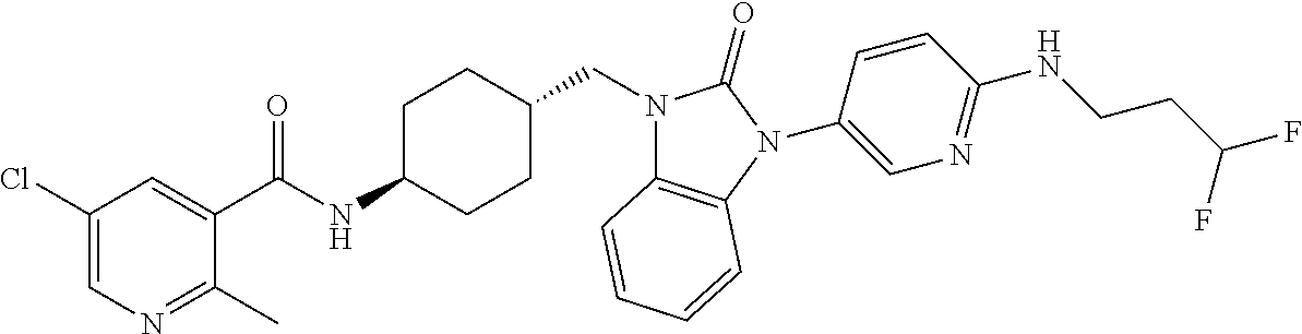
C1(Cl)=CN=C(C)C(C(NC2CCC(CN3C4=C(N(C5=CN=C(NCCC(F)F)C=C5)C3=O)C=CC=C4)CC2)=O)=C1
